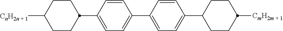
C1=C(C2CCC([CnH2n + 1])CC2)C=CC(C2=CC=C(C3CCC([CmH2m + 1])CC3)C=C2)=C1
